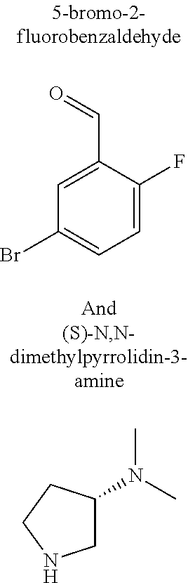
C1C(N(C)C)CCN1.C1=C(C=O)C(F)=CC=C1Br
